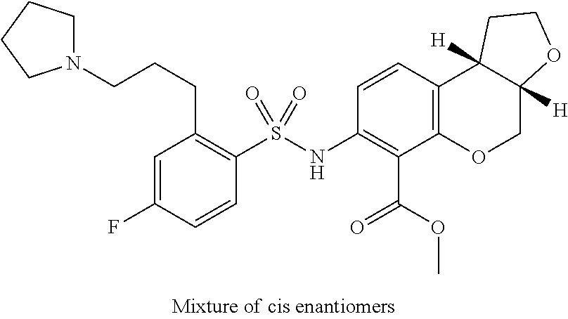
C1=C(F)C=CC(S(NC2=C(C(=O)OC)C3=C(C=C2)C2([H])C([H])(CO3)OCC2)(=O)=O)=C1CCCN1CCCC1
